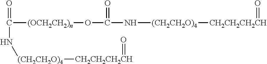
C([(OCH2CH2)n]OC(N[(CH2CH2O)4][CH2CH2CH2CH]=O)=O)(=O)N[(CH2CH2O)4][CH2CH2CH2CH]=O
